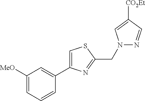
C1([MeO])=CC=CC(C2=CSC(CN3N=CC([CO2Et])=C3)=N2)=C1
